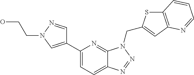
C12=CC=C(C3=CN(CCO)N=C3)N=C1N(CC1=CC3=C(S1)C=CC=N3)N=N2
